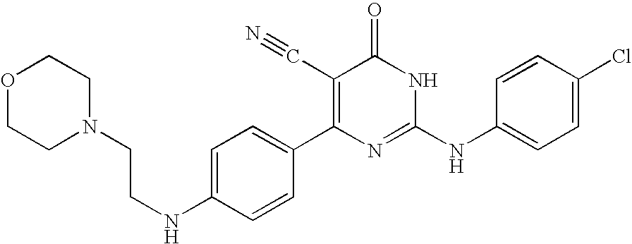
C1=CC(C2=C(C#N)C(=O)NC(NC3=CC=C(Cl)C=C3)=N2)=CC=C1NCCN1CCOCC1
